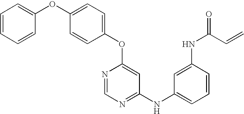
O(C1=CC(NC2=CC=CC(NC(=O)C=C)=C2)=NC=N1)C1=CC=C(OC2=CC=CC=C2)C=C1
